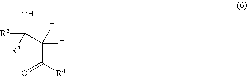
OC(C(C(=O)[R4])(F)F)([R2])[R3]
